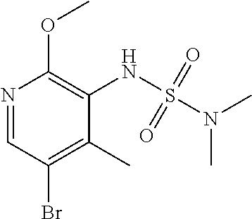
N1=CC(Br)=C(C)C(NS(N(C)C)(=O)=O)=C1OC
